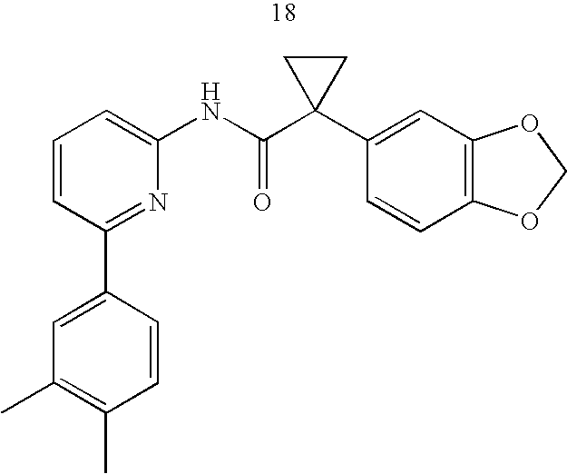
C1=CC(C2=CC(C)=C(C)C=C2)=NC(NC(C2(C3=CC4=C(C=C3)OCO4)CC2)=O)=C1
